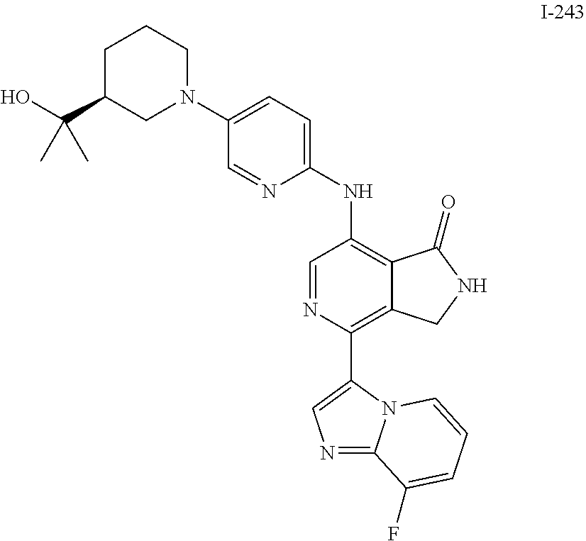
C12=C(C3=CN=C4N3C=CC=C4F)N=CC(NC3=CC=C(N4CCCC(C(O)(C)C)C4)C=N3)=C1C(=O)NC2
